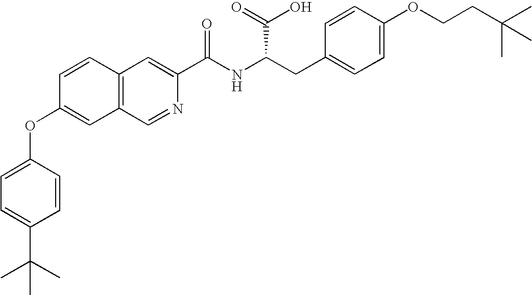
C1=CC2=C(C=C1OC1=CC=C(C(C)(C)C)C=C1)C=NC(C(NC(CC1=CC=C(OCCC(C)(C)C)C=C1)C(O)=O)=O)=C2
